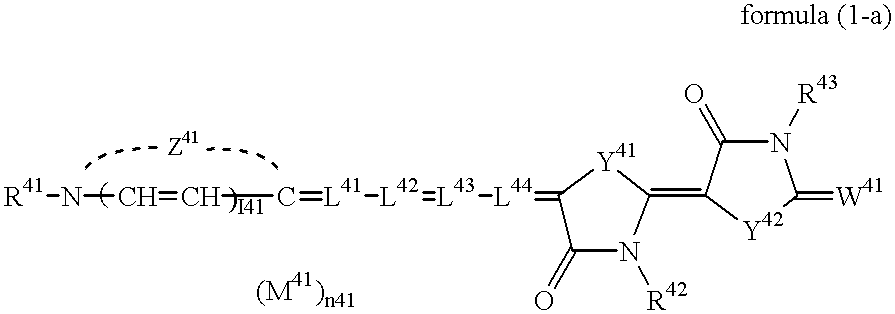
[R41]NC=CC=[L41][L42]=[L43][L44]=C1C(=O)N([R42])C(=C2C(=O)N([R43])C(=[W41])[Y42]2)[Y41]1
